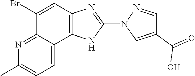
C1(Br)=CC2=C(C3=CC=C(C)N=C13)NC(N1C=C(C(=O)O)C=N1)=N2
